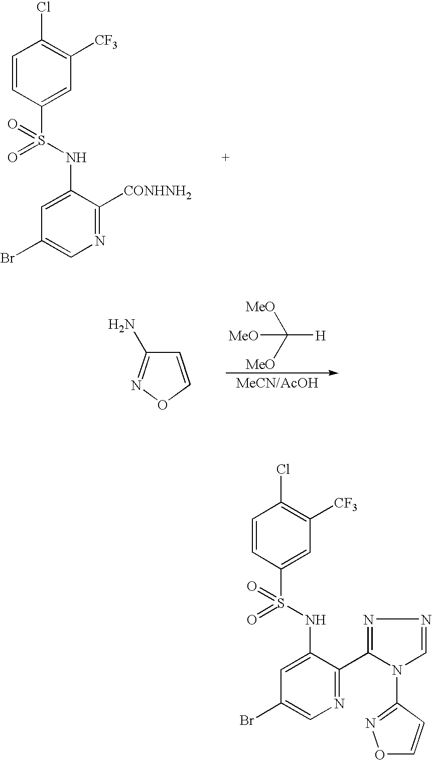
C1=CC(S(NC2=CC(Br)=CN=C2[CONHNH2])(=O)=O)=CC([CF3])=C1Cl.C([H])([MeO])([MeO])[MeO].O1C=CC(N)=N1.C1=CC(S(NC2=CC(Br)=CN=C2C2=NN=CN2C2=NOC=C2)(=O)=O)=CC([CF3])=C1Cl
